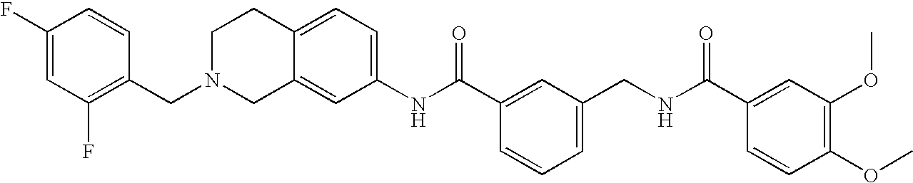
C1(NC(C2=CC(CNC(C3=CC(OC)=C(OC)C=C3)=O)=CC=C2)=O)=CC=C2C(=C1)CN(CC1=C(F)C=C(F)C=C1)CC2
